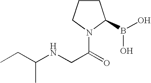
C(NCC(=O)N1C(B(O)O)CCC1)(C)CC
